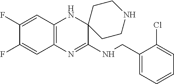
C12=C(N=C(NCC3=CC=CC=C3Cl)C3(N1)CCNCC3)C=C(F)C(F)=C2
